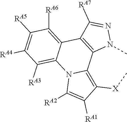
C1([RA5])=C([RA4])C([RA3])=C2C(=C1[RA6])C1=C(C3=C([X]C)C([RA1])=C([RA2])N23)N(C)N=C1[RA7]
